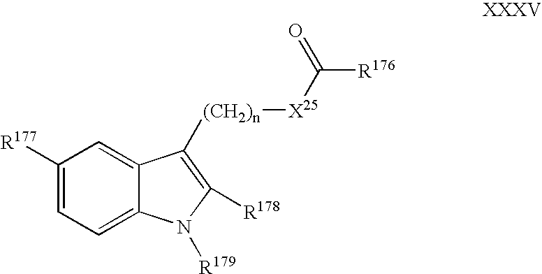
C1([R177])=CC=C2C(=C1)C([(CH2)n][X25]C(=O)[R176])=C([R178])N2[R179]
